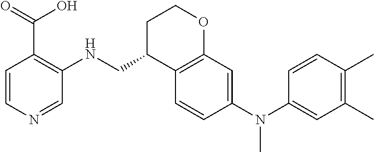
C1=CN=CC(NCC2C3=C(OCC2)C=C(N(C2=CC(C)=C(C)C=C2)C)C=C3)=C1C(=O)O
